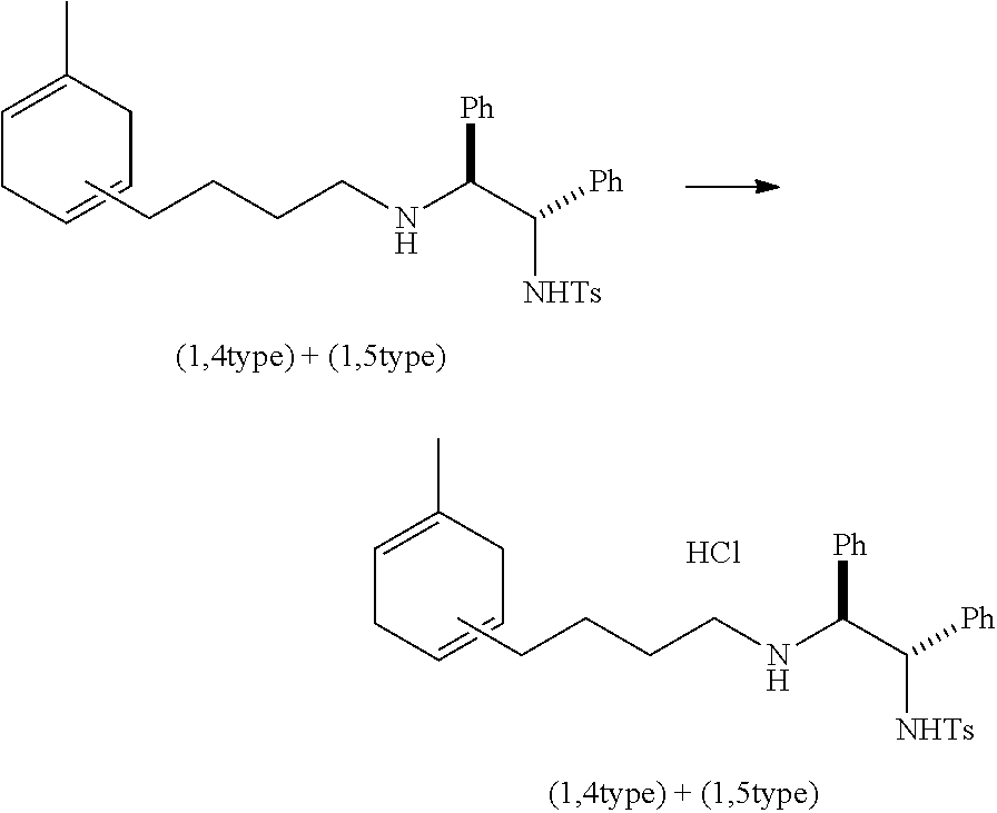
C1=C(C)CC=CC1.CCCCCNC(C([Ph])[NHTs])[Ph].Cl.C1=C(C)CC=CC1.CCCCCNC(C([Ph])[NHTs])[Ph]
